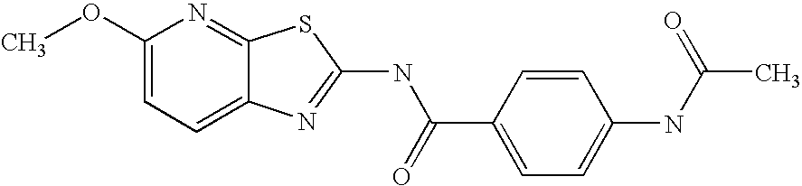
C1(OC)=CC=C2C(=N1)SC(NC(C1=CC=C(NC(C)=O)C=C1)=O)=N2
